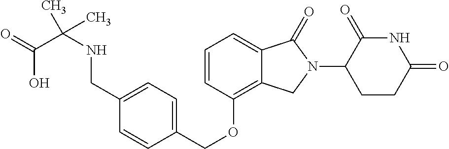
C(OC1=C2C(=CC=C1)C(=O)N(C1C(=O)NC(=O)CC1)C2)C1=CC=C(CNC(C)(C(=O)O)C)C=C1
